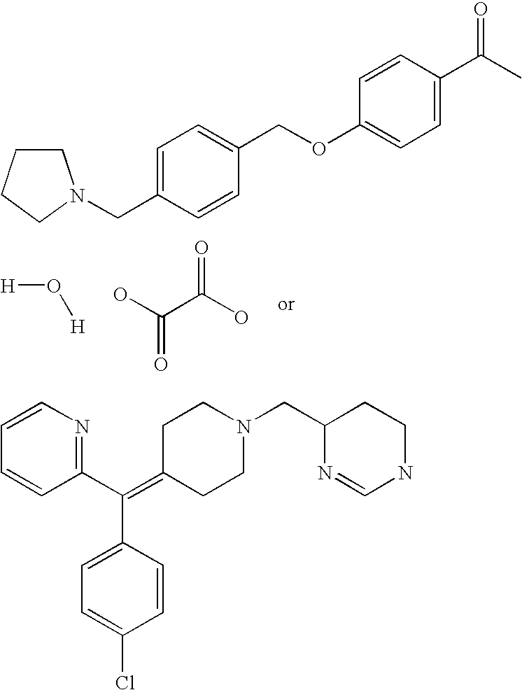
[H]O[H].OC(C(O)=O)=O.C1=C(CN2CCCC2)C=CC(COC2=CC=C(C(C)=O)C=C2)=C1.C1=CC=CC(C(=C2CCN(CC3N=CNCC3)CC2)C2=CC=C(Cl)C=C2)=N1
